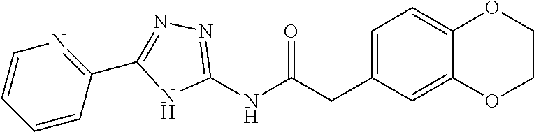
C1(NC(CC2=CC=C3C(=C2)OCCO3)=O)=NN=C(C2=NC=CC=C2)N1
